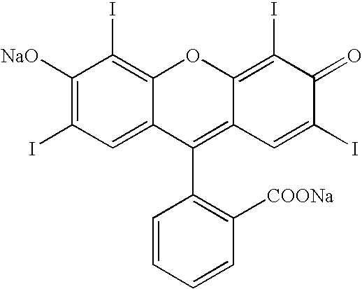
C1([NaO])=C(I)C=C2C(=C1I)OC1=C(I)C(=O)C(I)=CC1=C2C1=C([COONa])C=CC=C1
